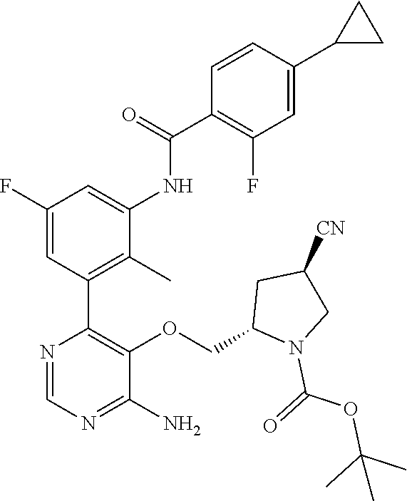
C1(F)=CC(C2=C(OCC3N(C(=O)OC(C)(C)C)CC([CN])C3)C(N)=NC=N2)=C(C)C(NC(=O)C2=C(F)C=C(C3CC3)C=C2)=C1
